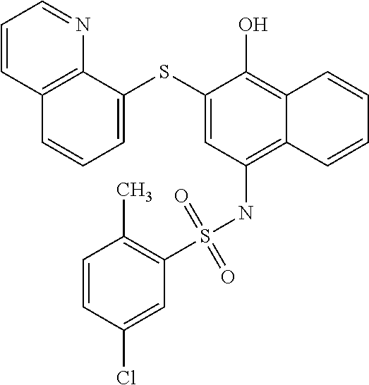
C1=C(SC2=CC(NS(C3=C(C)C=CC(Cl)=C3)(=O)=O)=C3C(=C2O)C=CC=C3)C2=C(C=C1)C=CC=N2
